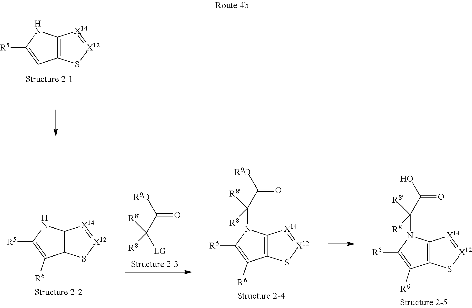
C12=C(C=C([R5])N1)S[X12]=[X14]2.C(=O)(C([LG])([R8])[R8])[R9O].C12=C(C([R6])=C([R5])N1C(C(=O)O)([R8])[R8])S[X12]=[X14]2.C12=C(C([R6])=C([R5])N1C(C(=O)[R9O])([R8])[R8])S[X12]=[X14]2.C12=C(C([R6])=C([R5])N1)S[X12]=[X14]2
